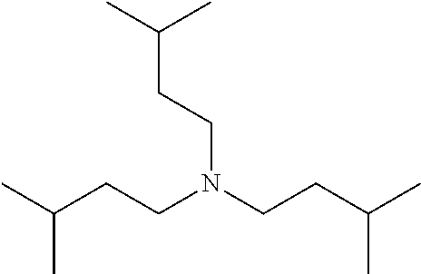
CC(CCN(CCC(C)C)CCC(C)C)C
